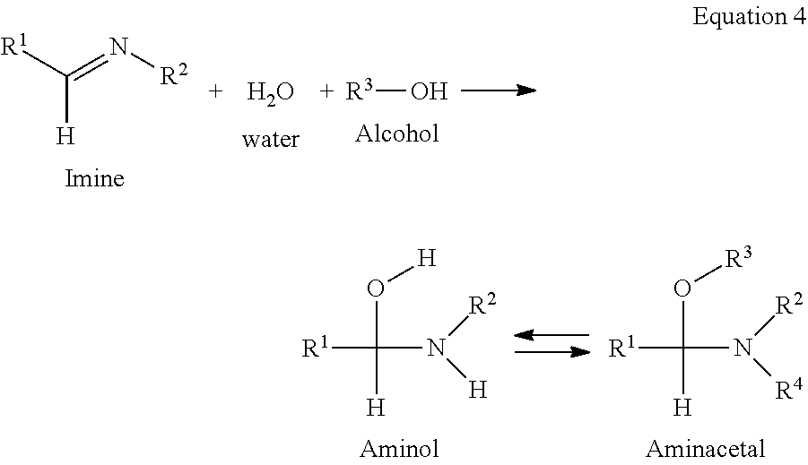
[R1]C(=N[R2])[H].O.[R3]O.[R1]C(N([R2])[H])(O[H])[H].[R1]C(N([R2])[R4])(O[R3])[H]
